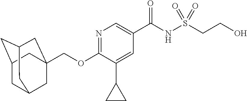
N1=C(OCC23CC4CC(CC(C2)C4)C3)C(C2CC2)=CC(C(NS(CCO)(=O)=O)=O)=C1
